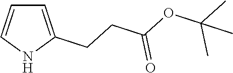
C1=C(CCC(OC(C)(C)C)=O)NC=C1
